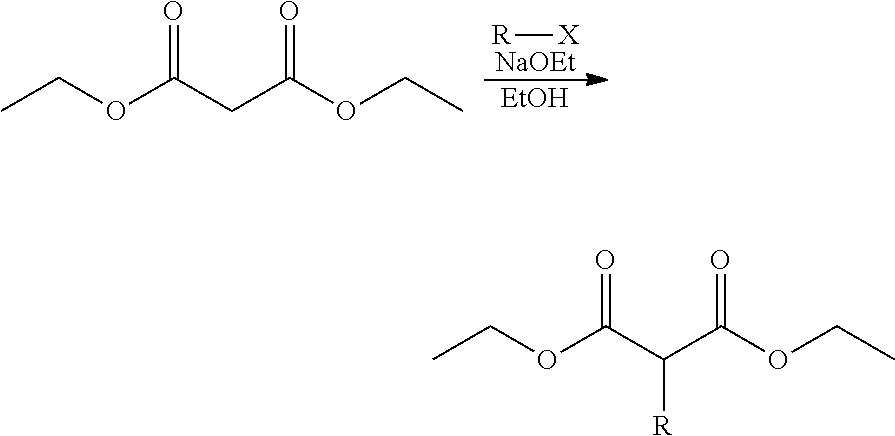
[R][X].[NaOEt].[EtOH].CCOC(CC(OCC)=O)=O.CCOC(C(C(OCC)=O)[R])=O
